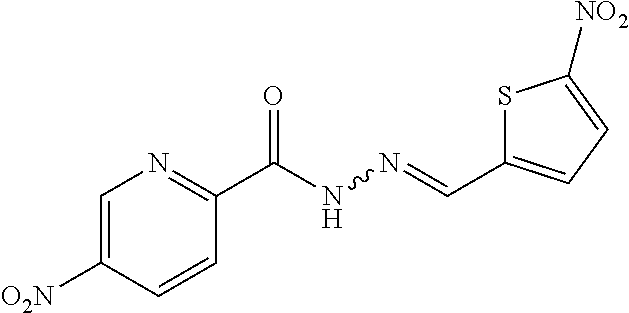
C1=C([O2N])C=CC(C(NN=CC2=CC=C([NO2])S2)=O)=N1
